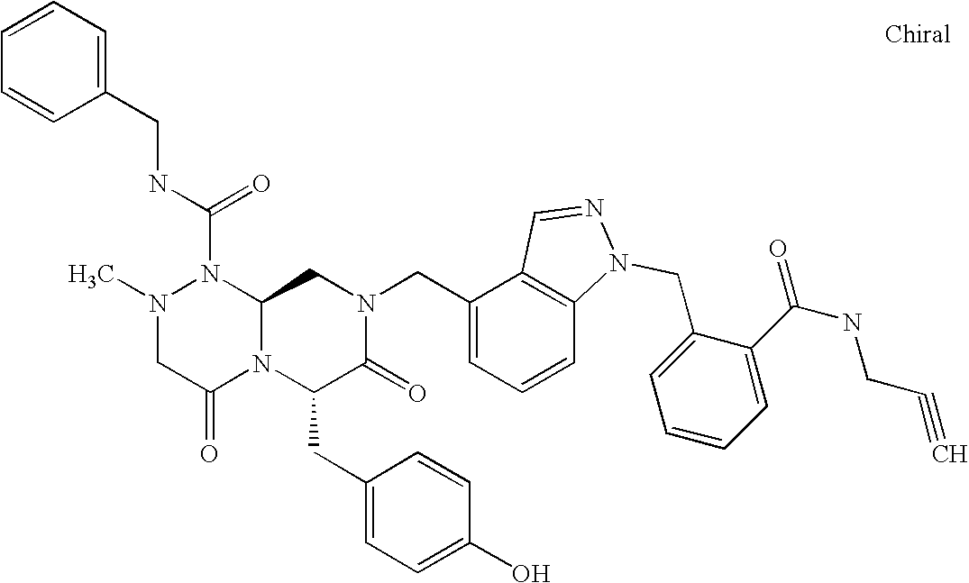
CN1CC(=O)N2C(N1C(NCC1=CC=CC=C1)=O)CN(CC1=CC=CC3=C1C=NN3CC1=CC=CC=C1C(NCC#C)=O)C(=O)C2CC1=CC=C(O)C=C1
